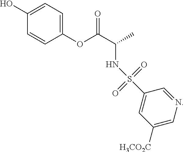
C1(O)=CC=C(OC(C(NS(C2=CC([H3CO2C])=CN=C2)(=O)=O)C)=O)C=C1
